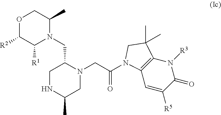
O1C([R2])C([R1])N(CC2CNC(C)CN2CC(=O)N2C3=C(N([R3])C(=O)C([R5])=C3)C(C)(C)C2)C(C)C1
